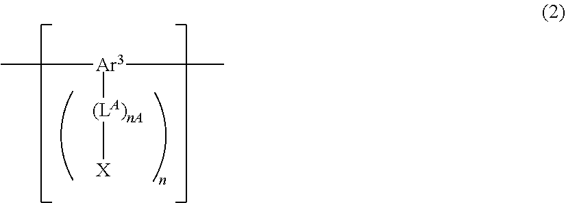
C[Ar3](C)[(LA)nA][X]
